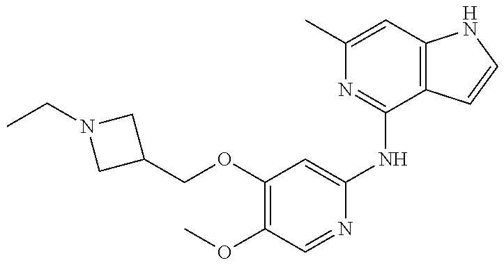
C1(COC2=C(OC)C=NC(NC3=NC(C)=CC4=C3C=CN4)=C2)CN(CC)C1
